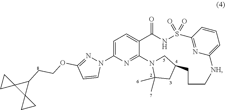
C1=C(N2N=C(OCCC3C4(C35CC5)CC4)C=C2)N=C2C(=C1)C(=O)NS(=O)(=O)C1=NC(=CC=C1)[NH]CCCC1CN2C(C)(C)C1
